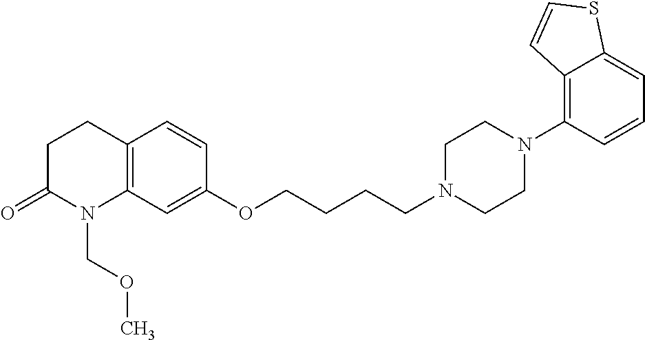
C1C(=O)N(COC)C2=C(C1)C=CC(OCCCCN1CCN(C3=C4C(=CC=C3)SC=C4)CC1)=C2
